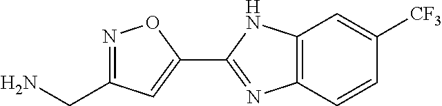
C12=C(C=CC([CF3])=C1)N=C(C1=CC(CN)=NO1)N2
